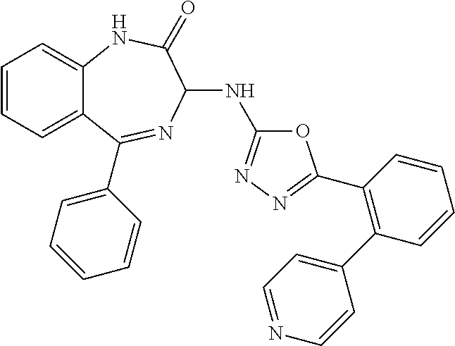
C1=CC=C2C(=C1)NC(=O)C(NC1=NN=C(C3=C(C4=CC=NC=C4)C=CC=C3)O1)N=C2C1=CC=CC=C1
